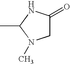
CC1N(C)CC(=O)N1
